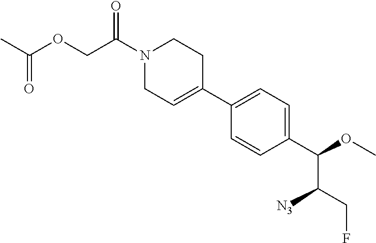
C1(C2=CC=C(C(C(CF)[N3])OC)C=C2)=CCN(C(COC(C)=O)=O)CC1
